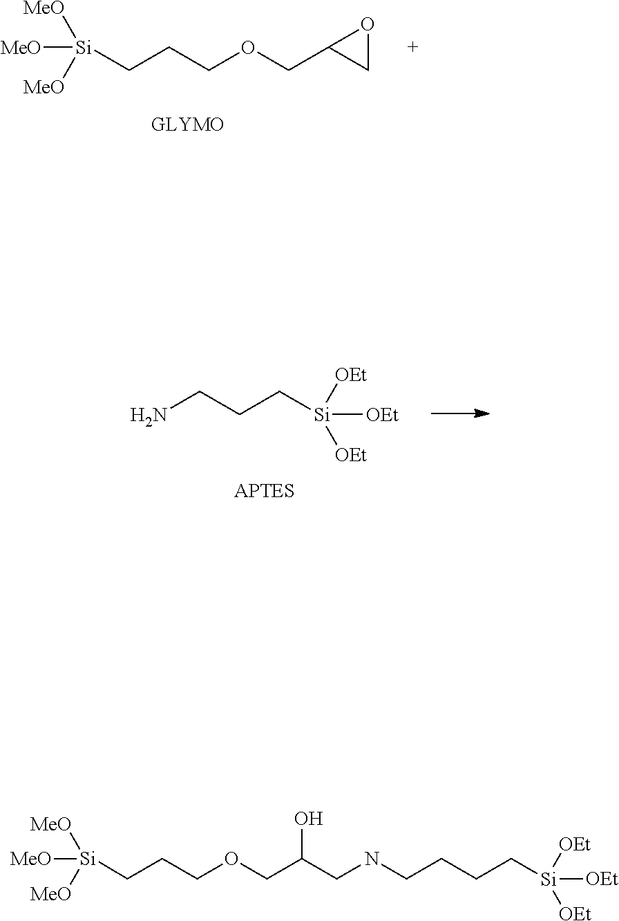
[MeO][Si]([MeO])([MeO])CCCOCC1CO1.NCCC[Si]([OEt])([OEt])[OEt].[MeO][Si]([MeO])([MeO])CCCOCC(O)CNCCCC[Si]([OEt])([OEt])[OEt]
